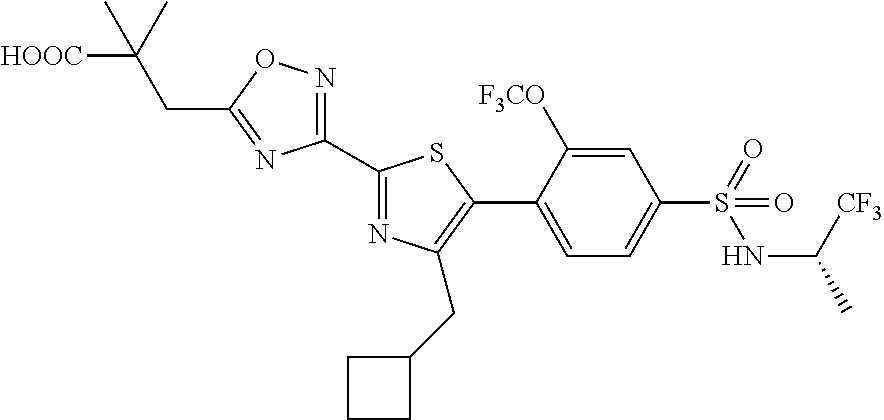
C1(C2=NC(CC3CCC3)=C(C3=CC=C(S(=O)(NC([CF3])C)=O)C=C3[F3CO])S2)=NOC(CC(C)([HOOC])C)=N1
